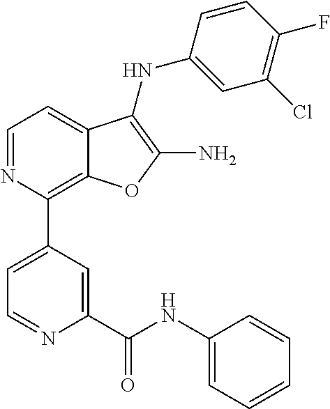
N1=CC=C2C(=C1C1=CC=NC(C(NC3=CC=CC=C3)=O)=C1)OC(N)=C2NC1=CC(Cl)=C(F)C=C1
